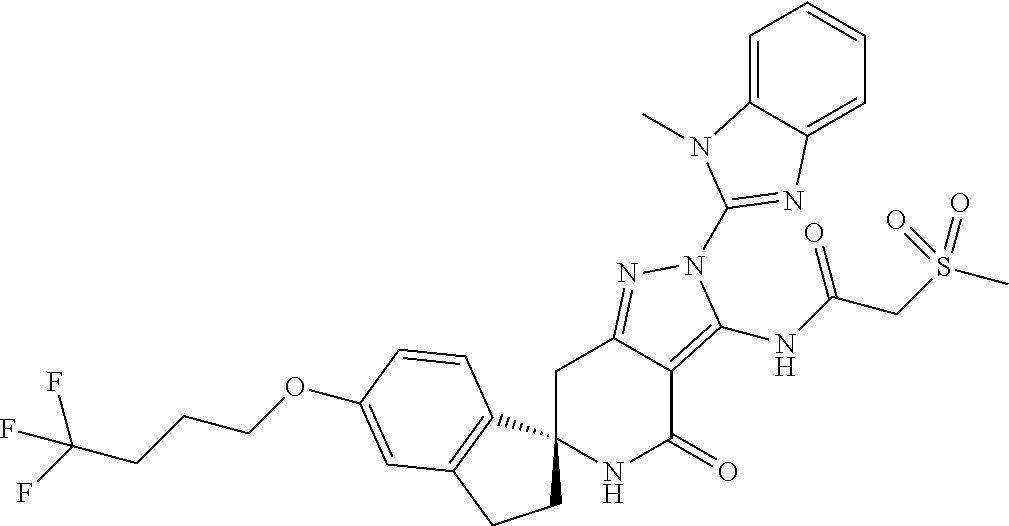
C1C2(C3=C(C1)C=C(OCCCC(F)(F)F)C=C3)NC(=O)C1=C(NC(CS(C)(=O)=O)=O)N(C3=NC4=CC=CC=C4N3C)N=C1C2
